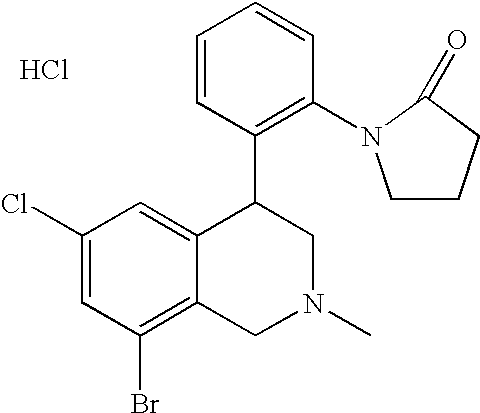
C1(Cl)=CC(Br)=C2C(=C1)C(C1=C(N3CCCC3=O)C=CC=C1)CN(C)C2.Cl
